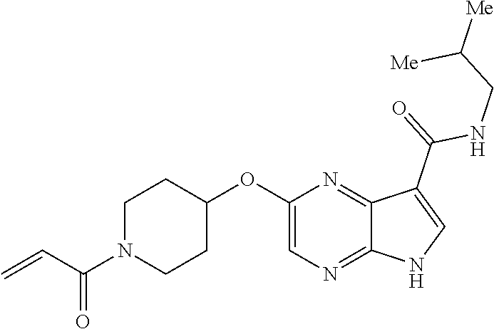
C1N(C(C=C)=O)CCC(OC2=CN=C3C(=N2)C(C(=O)NCC([Me])[Me])=CN3)C1
